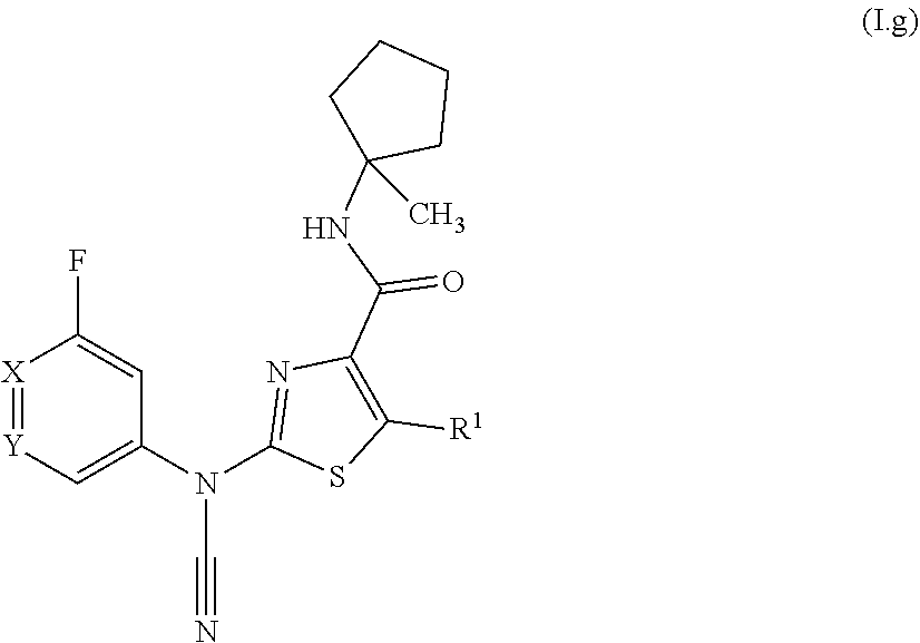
N(C#N)(C1=NC(C(NC2(C)CCCC2)=O)=C([R1])S1)C1=C[Y]=[X]C(F)=C1
